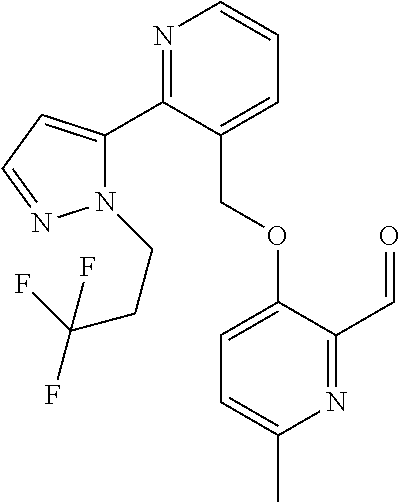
N1(CCC(F)(F)F)C(C2=NC=CC=C2COC2=CC=C(C)N=C2C=O)=CC=N1
